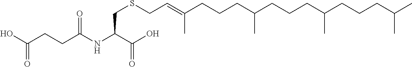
C(C(NC(C(O)=O)CSCC=C(CCCC(CCCC(C)CCCC(C)C)C)C)=O)CC(=O)O
